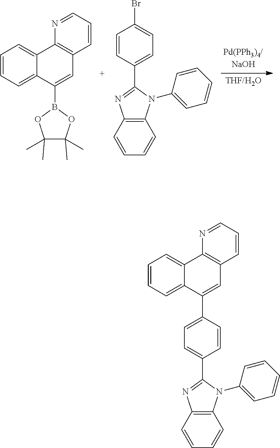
C1=CC=C2C(=C1)C1=C(C=C2B2OC(C)(C)C(C)(C)O2)C=CC=N1.C12=C(C=CC=C1)N=C(C1=CC=C(Br)C=C1)N2C1=CC=CC=C1.C1=C(C2=NC3=C(N2C2=CC=CC=C2)C=CC=C3)C=CC(C2=CC3=C(C4=CC=CC=C24)N=CC=C3)=C1
